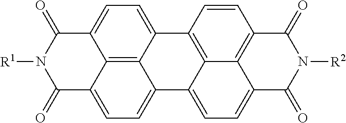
C12=C3C4=CC=C1C(=O)N([R1])C(=O)C2=CC=C3C1=CC=C2C3=C(C=CC4=C13)C(=O)N([R2])C2=O
